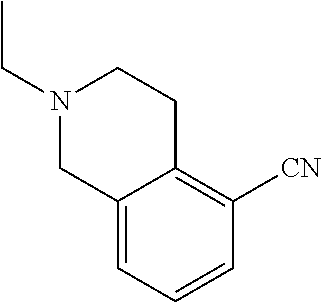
N1(CC)CC2=CC=CC([CN])=C2CC1
